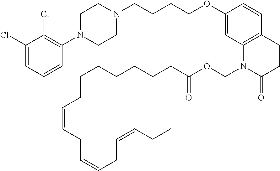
C1(Cl)=CC=CC(N2CCN(CCCCOC3=CC4=C(C=C3)CCC(=O)N4COC(=O)CCCCCCCC=CCC=CCC=CCC)CC2)=C1Cl
